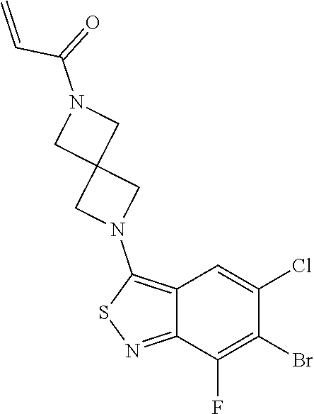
BrC1=C(F)C2=NSC(N3CC4(C3)CN(C(=O)C=C)C4)=C2C=C1Cl
